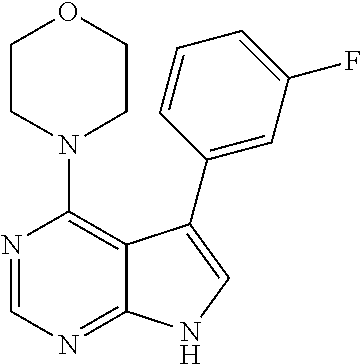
C12=NC=NC(N3CCOCC3)=C1C(C1=CC(F)=CC=C1)=CN2
